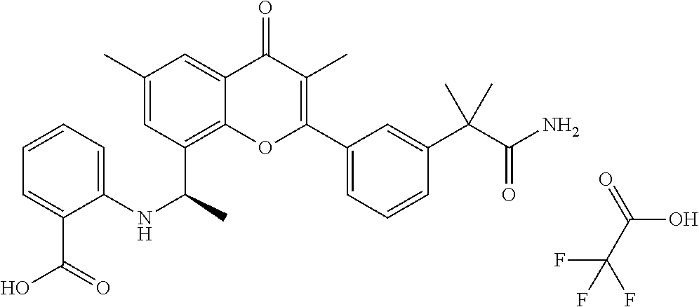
C1=C(C)C=C2C(=O)C(C)=C(C3=CC=CC(C(C)(C)C(N)=O)=C3)OC2=C1C(NC1=CC=CC=C1C(=O)O)C.FC(F)(C(=O)O)F
